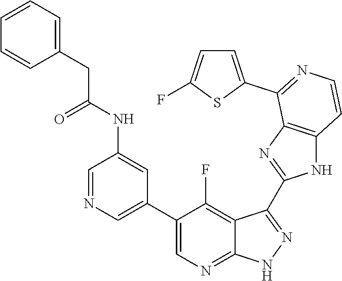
C1=NC=C(C2=CN=C3C(=C2F)C(C2=NC4=C(N2)C=CN=C4C2=CC=C(F)S2)=N[N H]3)C=C1NC(CC1=CC=CC=C1)=O
